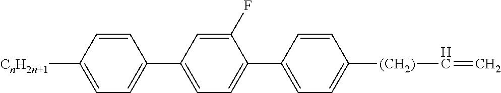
C1=CC([CnH2n+1])=CC=C1C1=CC=C(C2=CC=C([(CH2)]C=C)C=C2)C(F)=C1
